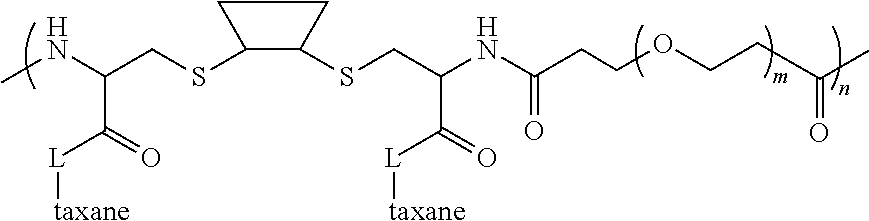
CNC(CSC1C(SCC(C(=O)[L][taxane])NC(=O)CCOCCC(=O)C)CC1)C([L][taxane])=O
